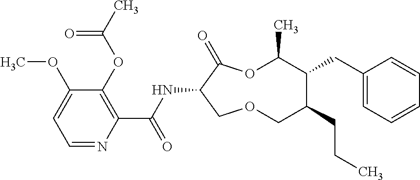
C1(OC)=CC=NC(C(NC2C(=O)OC(C)C(CC3=CC=CC=C3)C(CCC)COC2)=O)=C1OC(C)=O
